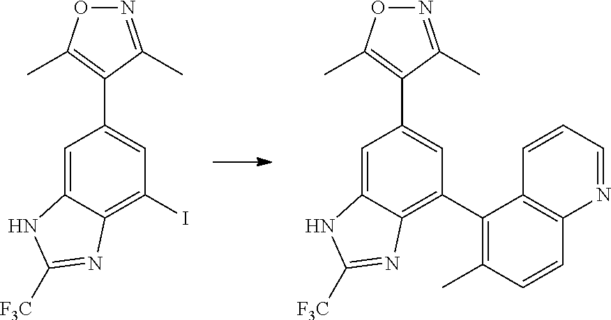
C1=C2C(=C(I)C=C1C1=C(C)ON=C1C)N=C([F3C])N2.C1=C2C(=C(C3=C(C)C=CC4=C3C=CC=N4)C=C1C1=C(C)ON=C1C)N=C([F3C])N2
